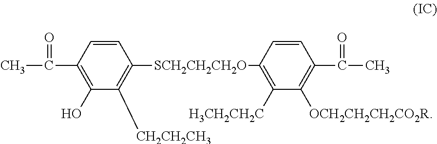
CC(=O)C1=C(O)C([CH2CH2CH3])=C([SCH2CH2CH2O]C2=C([H3CH2CH2C])C([OCH2CH2CH2CO2R])=C(C(=O)C)C=C2)C=C1
